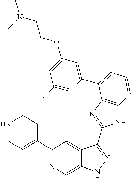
C1(C2=NC=C3C(=C2)C(C2=NC4=C(N2)C=CC=C4C2=CC(OCCN(C)C)=CC(F)=C2)=NN3)=CCNCC1
